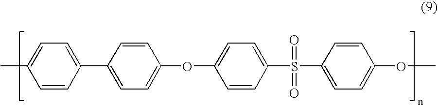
C1=CC(C2=CC=C(OC3=CC=C(S(=O)(=O)C4=CC=C(OC)C=C4)C=C3)C=C2)=CC=C1C
